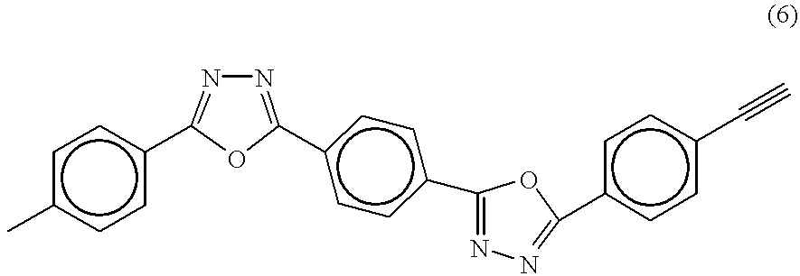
c1c(C)ccc(C2=NN=C(c3ccc(C4=NN=C(c5ccc(C#C)cc5)O4)cc3)O2)c1
